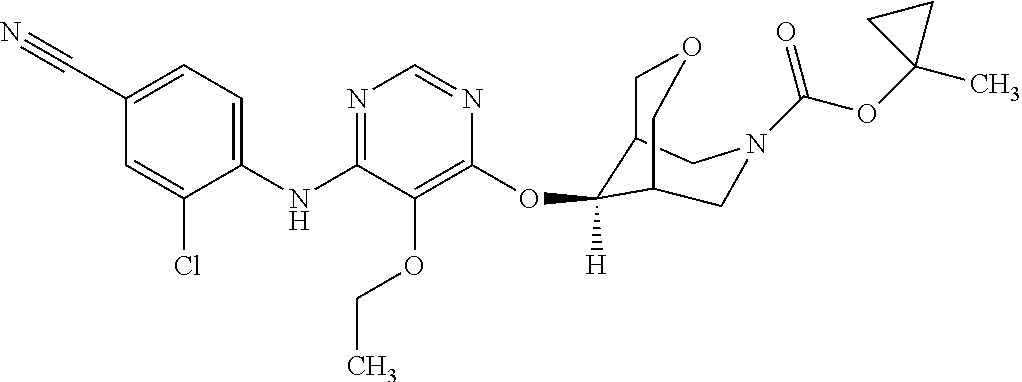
C1(NC2=NC=NC(OC3([H])C4COCC3CN(C(OC3(C)CC3)=O)C4)=C2OCC)=CC=C(C#N)C=C1Cl
